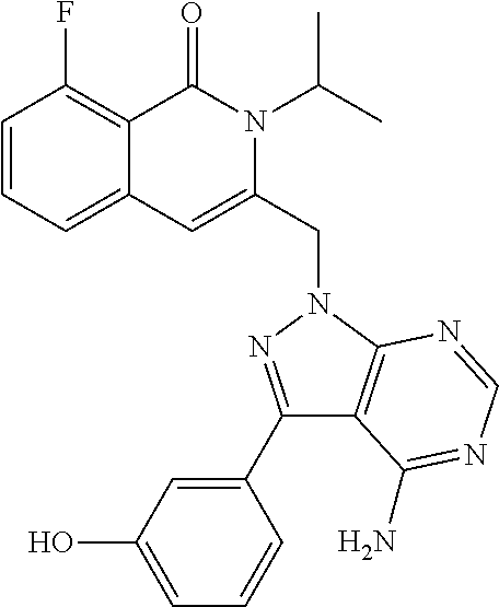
C1=CC=C2C(=C1F)C(=O)N(C(C)C)C(CN1C3=C(C(C4=CC(O)=CC=C4)=N1)C(N)=NC=N3)=C2
